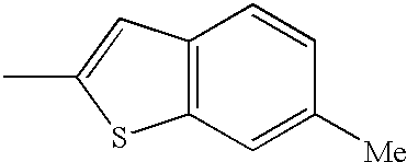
C12=C(C=C(C)S1)C=CC([Me])=C2
